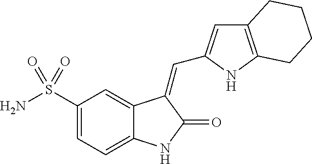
C12=CC(S(N)(=O)=O)=CC=C1NC(=O)C2=CC1=CC2=C(N1)CCCC2
